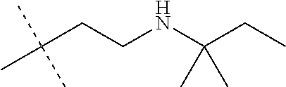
C(C(C)(C)C)CNC(CC)(C)C
